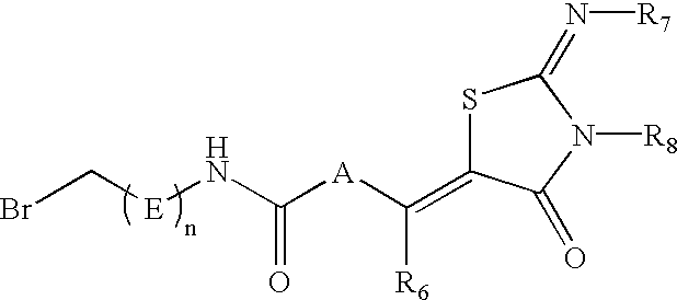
S1C(=C([A]C(N[E]CBr)=O)[R6])C(=O)N([R8])C1=N[R7]
